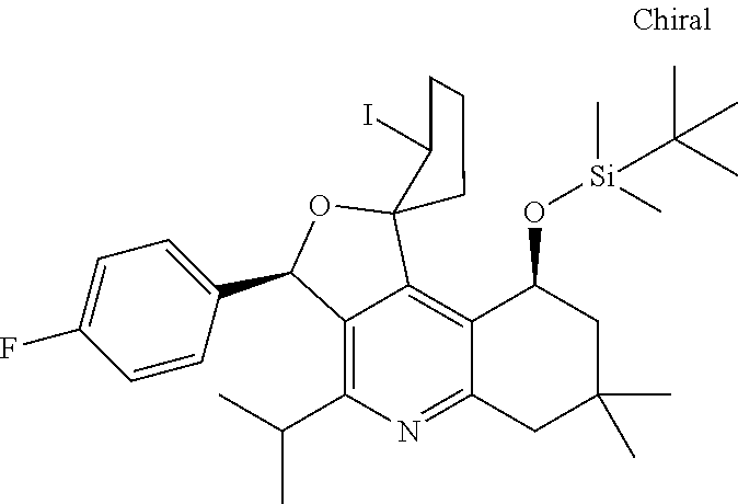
C12=C(C(C)C)N=C3C(=C1C1(OC2C2=CC=C(F)C=C2)CCCC1I)C(O[Si](C)(C)C(C)(C)C)CC(C)(C)C3
